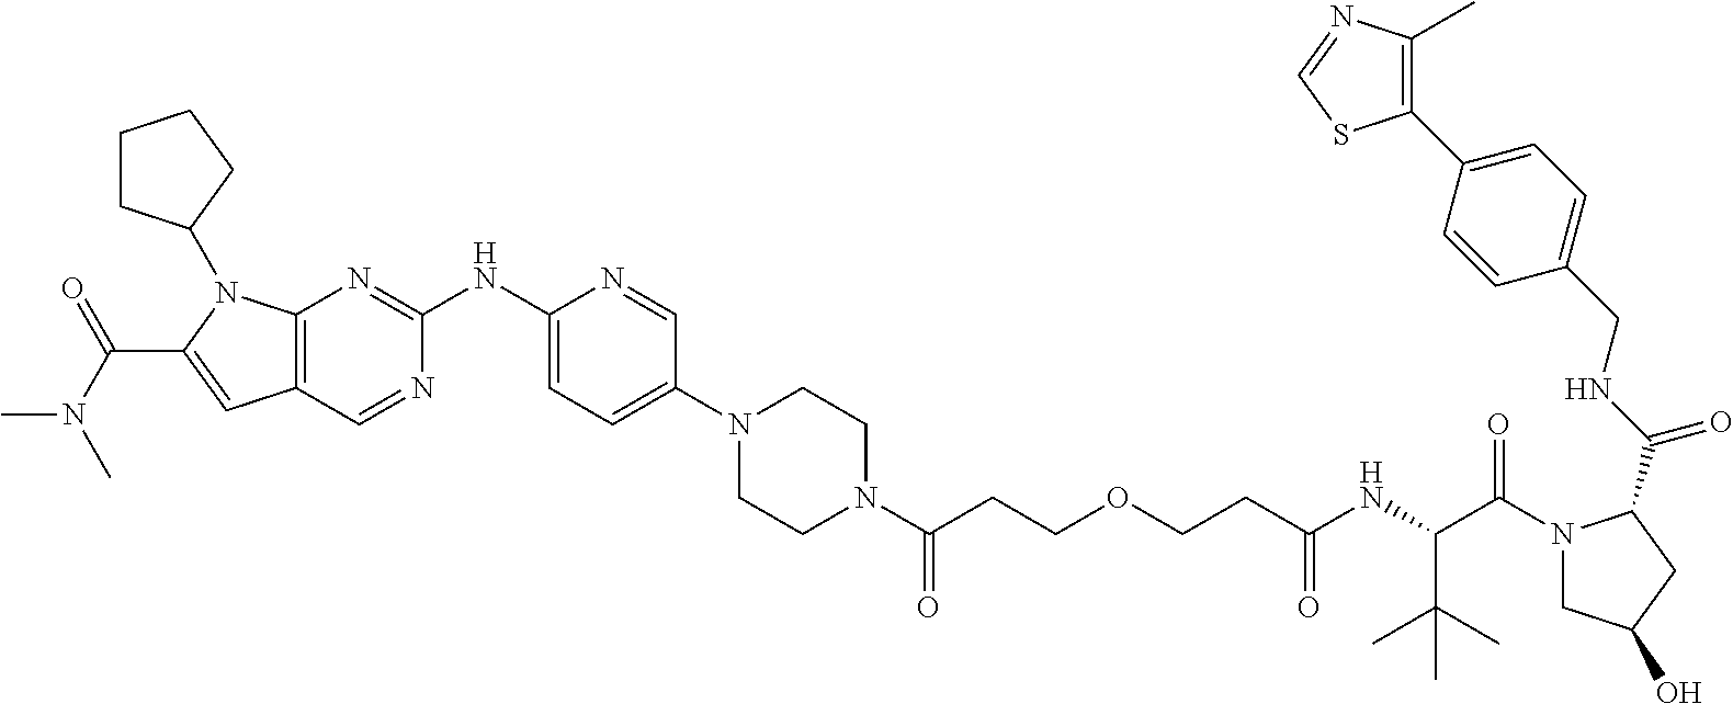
C12=C(N=C(NC3=CC=C(N4CCN(C(CCOCCC(NC(C(=O)N5CC(O)CC5C(=O)NCC5=CC=C(C6=C(C)N=CS6)C=C5)C(C)(C)C)=O)=O)CC4)C=N3)N=C1)N(C1CCCC1)C(C(N(C)C)=O)=C2
